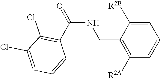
C(NCC1=C([R2A])C=CC=C1[R2B])(=O)C1=C(Cl)C(Cl)=CC=C1
